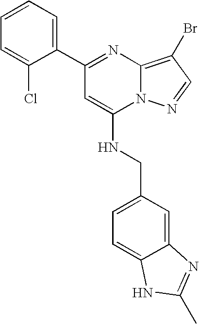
C1(C2=CC=CC=C2Cl)=NC2=C(Br)C=NN2C(NCC2=CC=C3C(=C2)N=C(C)N3)=C1
